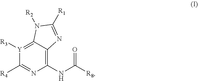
[Y]1([R3])=C2C(=C(NC([R8])=O)N=C1[R4])N=C([R1])N2[R2]
